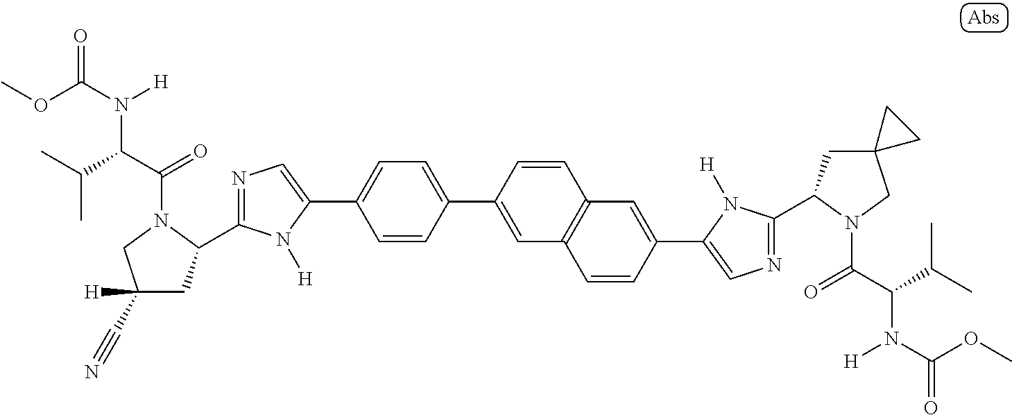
N1=C(C2CC(C#N)([H])CN2C(C(C(C)C)N(C(OC)=O)[H])=O)N([H])C(C2=CC=C(C3=CC4=C(C=C(C5=CN=C(C6CC7(CN6C(C(C(C)C)N(C(=O)OC)[H])=O)CC7)N5[H])C=C4)C=C3)C=C2)=C1
